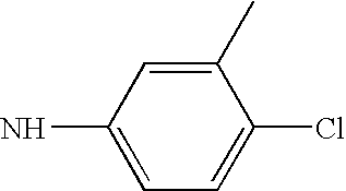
C1(C)=CC(N)=CC=C1Cl
